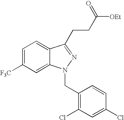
C1=C([F3C])C=C2C(=C1)C(CCC([OEt])=O)=NN2CC1=C(Cl)C=C(Cl)C=C1
